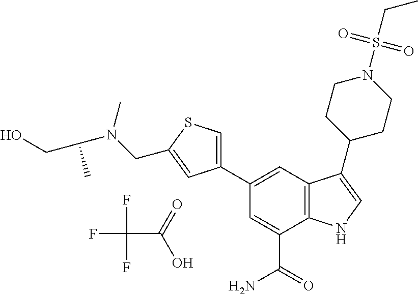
C1=C(C(=O)N)C2=C(C=C1C1=CSC(CN(C(CO)C)C)=C1)C(C1CCN(S(CC)(=O)=O)CC1)=CN2.FC(F)(F)C(=O)O
